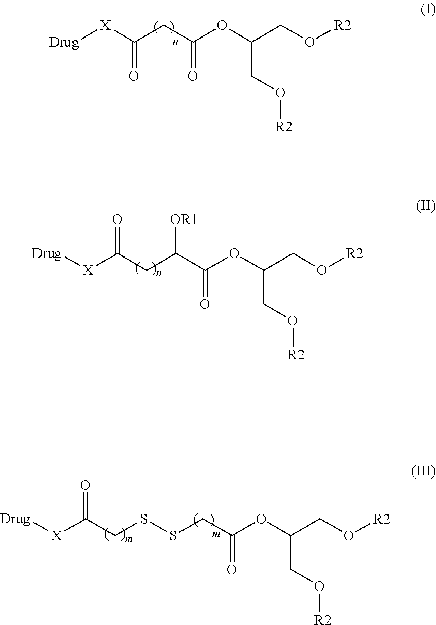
[Drug][X]C(CC(OC(CO[R2])CO[R2])=O)=O.[X](C(CC(C(OC(CO[R2])CO[R2])=O)[OR1])=O)[Drug].S(CC(OC(CO[R2])CO[R2])=O)SCC([X][Drug])=O
